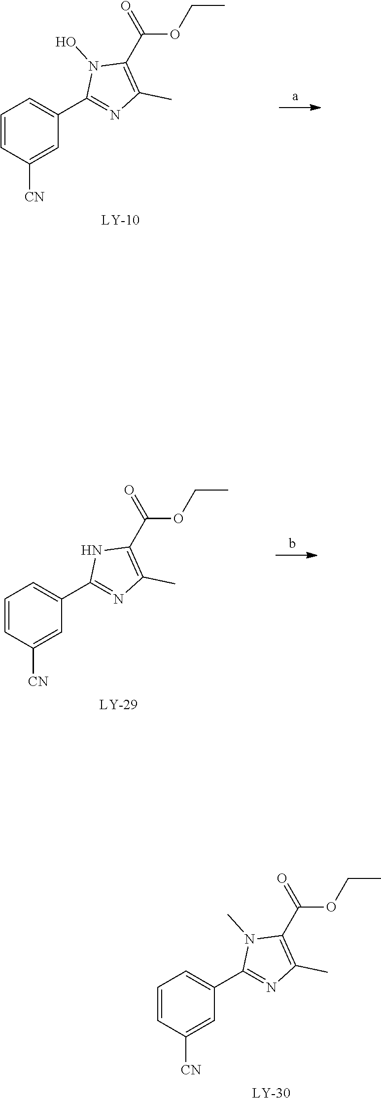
C1=CC([CN])=CC(C2=NC(C)=C(C(=O)OCC)N2O)=C1.C1=CC([CN])=CC(C2=NC(C)=C(C(=O)OCC)N2)=C1.C1=CC([CN])=CC(C2=NC(C)=C(C(=O)OCC)N2C)=C1
